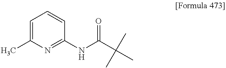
C1=C(C)N=C(NC(C(C)(C)C)=O)C=C1
